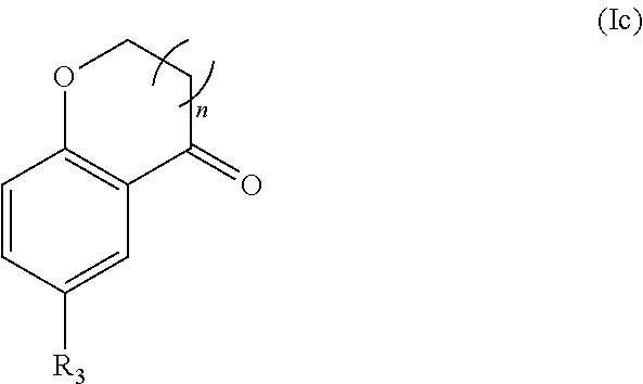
C1=CC([R3])=CC2=C1OCCC2=O
